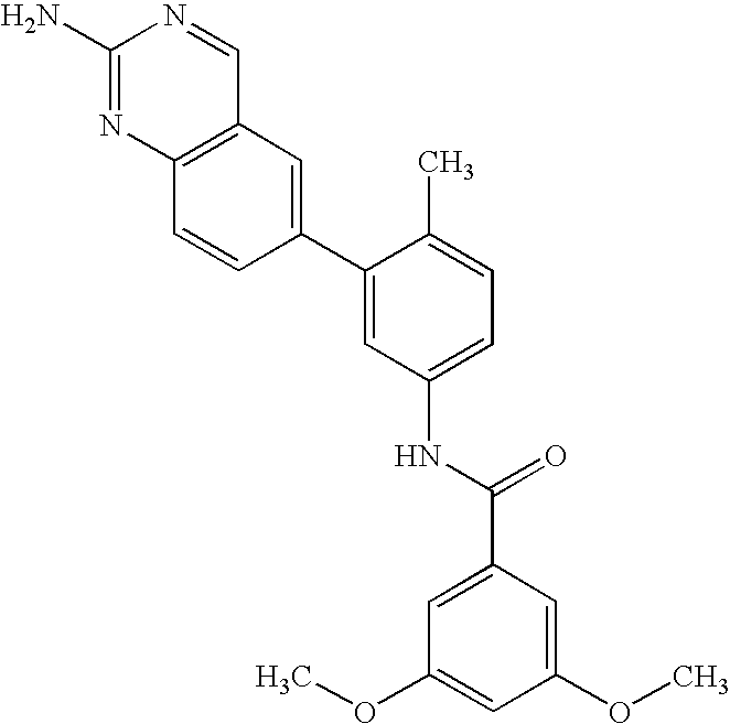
C1(N)=NC2=C(C=N1)C=C(C1=CC(NC(C3=CC(OC)=CC(OC)=C3)=O)=CC=C1C)C=C2
